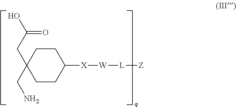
C1C(CC(=O)O)(CN)CCC([X][W][L][Z])C1
